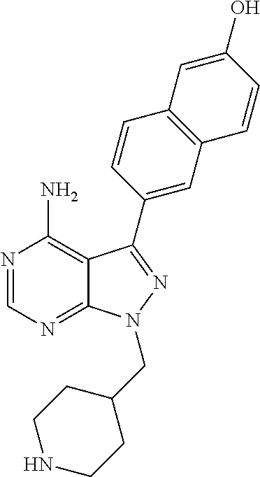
N1=CN=C2C(=C1N)C(C1=CC3=C(C=C1)C=C(O)C=C3)=NN2CC1CCNCC1
